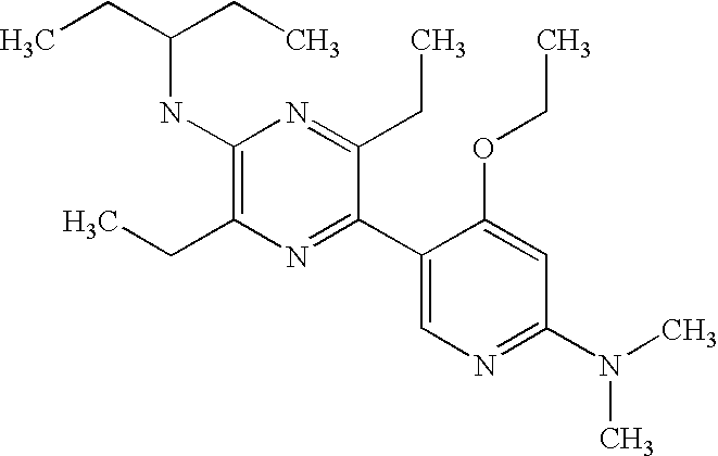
CCC(CC)NC1=C(CC)N=C(C2=CN=C(N(C)C)C=C2OCC)C(CC)=N1
